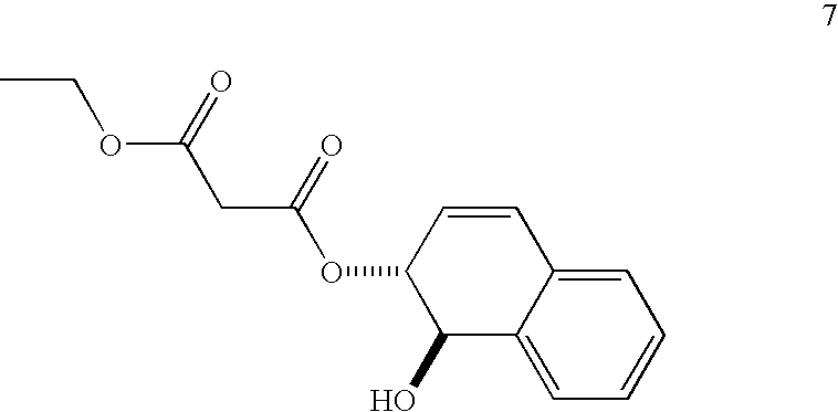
C1=C2C(=CC=C1)C(O)C(OC(CC(=O)OCC)=O)C=C2
